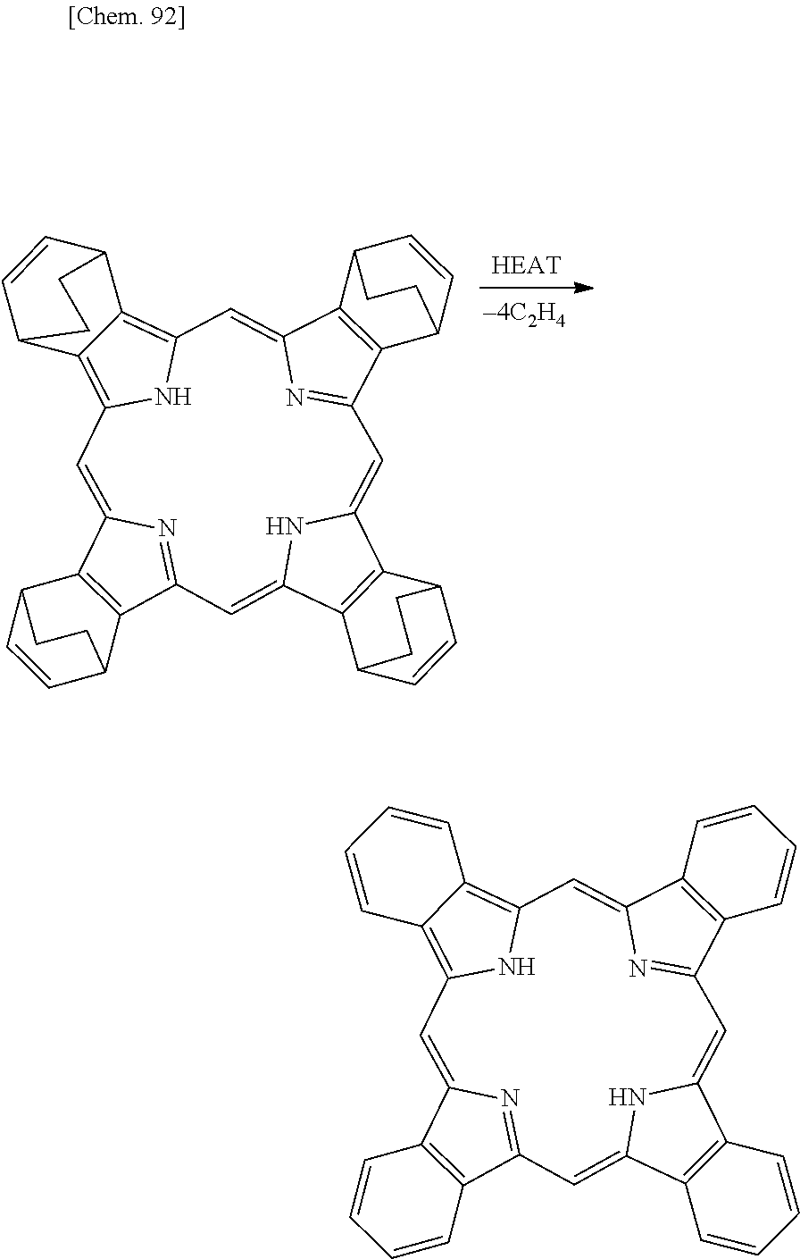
C12=C(C3=NC1=CC1=C4C(=C(N1)C=C1C5=C(C(=N1)C=C1C6=C(C(=C3)N1)C1C=CC6CC1)C1C=CC5CC1)C1C=CC4CC1)C1C=CC2CC1.C12=C(C3=NC1=CC1=C4C(=C(N1)C=C1C5=C(C(=N1)C=C1C6=C(C(=C3)N1)C=CC=C6)C=CC=C5)C=CC=C4)C=CC=C2
